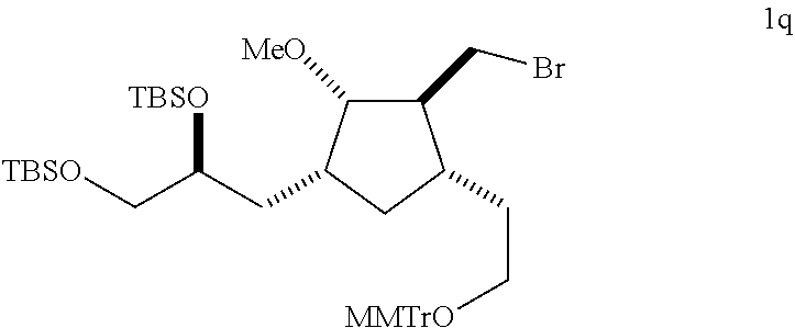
[TBSO]CC(CC1C([MeO])C(CBr)C(CC[MMTrO])C1)[TBSO]
